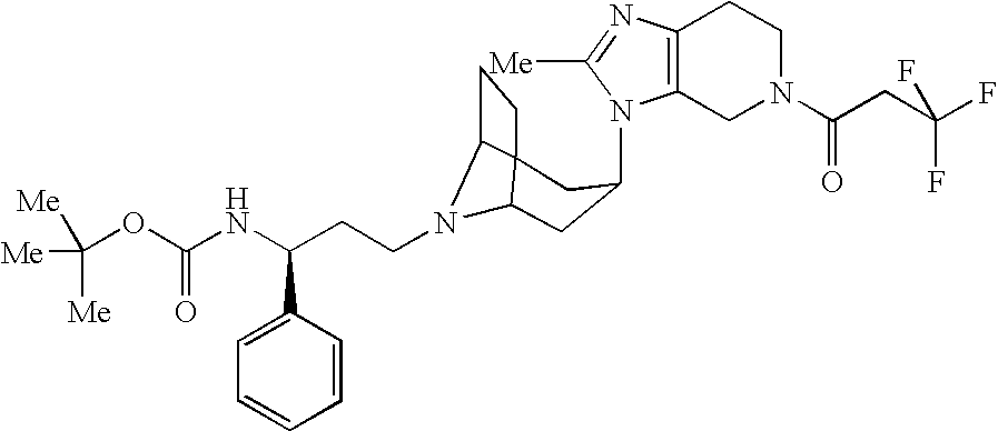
N1(C2CC3N(CCC(NC(OC([Me])([Me])[Me])=O)C4=CC=CC=C4)C4C3(CC4)C2)C2=C(N=C1[Me])CCN(C(CC(F)(F)F)=O)C2
